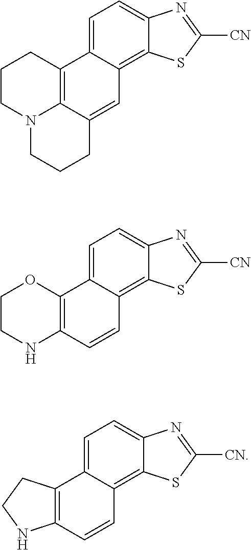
C12=C3C(=CC=C1N=C([CN])S2)C1=C2C(=C3)CCCN2CCC1.C12=C3C(=CC=C1N=C([CN])S2)C1=C(C=C3)NCCO1.C12=C3C(=CC=C1N=C([CN])S2)C1=C(C=C3)NCC1
